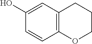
C1(O)=CC2=C(C=C1)OCCC2
